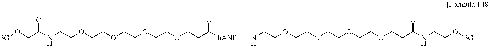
[SG]OCC(NCCOCCOCCOCCOCCC([hANP]NCCOCCOCCOCCOCCC(NCCO[SG])=O)=O)=O
